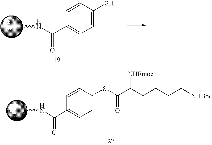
CNC(C1=CC=C(SC(C(CCCC[NHBoc])[NHFmoc])=O)C=C1)=O.CNC(C1=CC=C(S)C=C1)=O
